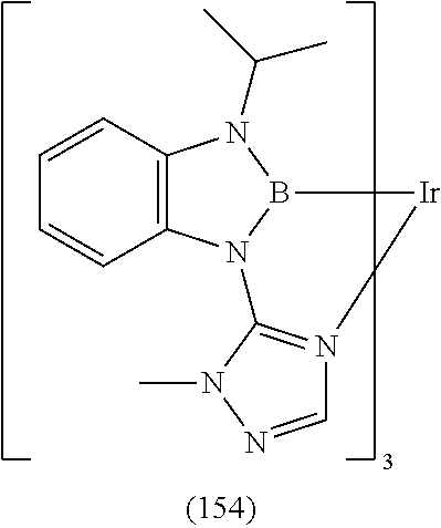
C12=C(N3B(N1C(C)C)[Ir]N1=C3N(C)N=C1)C=CC=C2
